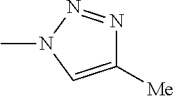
C1([Me])=CN(C)N=N1
